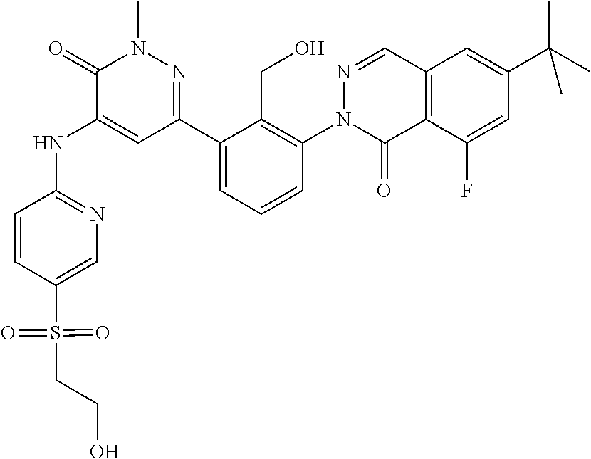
C12=C(C(F)=CC(C(C)(C)C)=C1)C(=O)N(C1=C(CO)C(C3=NN(C)C(=O)C(NC4=NC=C(S(CCO)(=O)=O)C=C4)=C3)=CC=C1)N=C2
